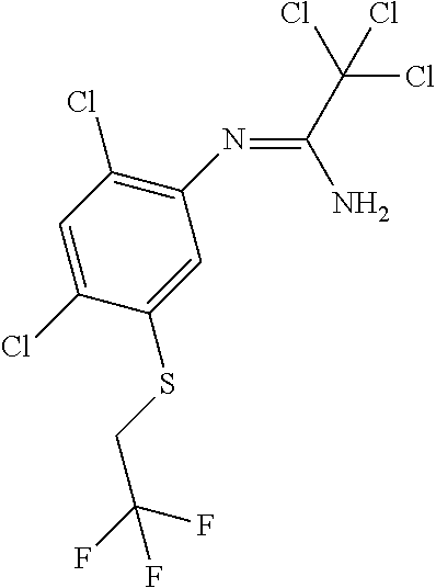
C1(N=C(C(Cl)(Cl)Cl)N)=C(Cl)C=C(Cl)C(SCC(F)(F)F)=C1
